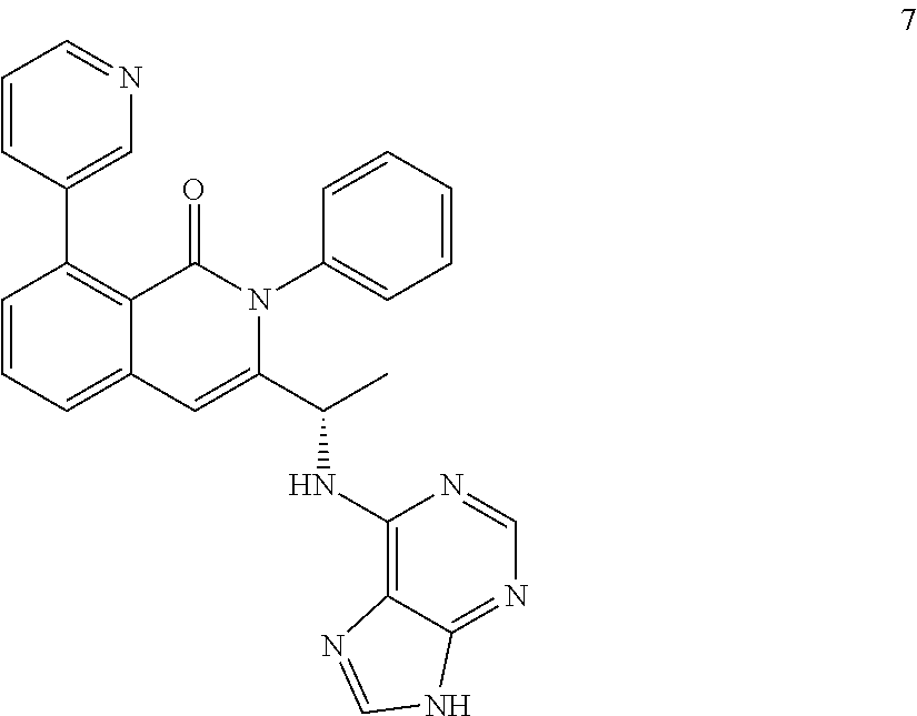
C1=CC(C2=C3C(=CC=C2)C=C(C(C)NC2=C4C(=NC=N2)NC=N4)N(C2=CC=CC=C2)C3=O)=CN=C1
